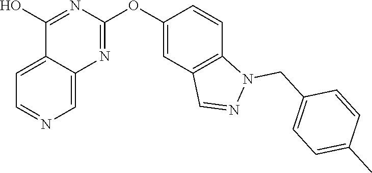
C12=CC=NC=C1N=C(OC1=CC3=C(C=C1)N(CC1=CC=C(C)C=C1)N=C3)N=C2O
